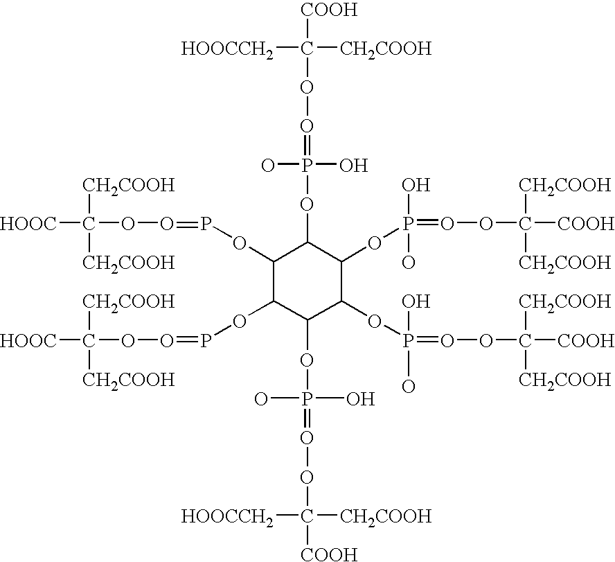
C1(OP=OOC([HOOC])([CH2COOH])[CH2COOH])C(OP=OOC([HOOC])([CH2COOH])[CH2COOH])C(OP(=OOC([CH2COOH])([COOH])[HOOCCH2])(O)O)C(OP(=OOC([COOH])([CH2COOH])[CH2COOH])(O)O)C(OP(=OOC([COOH])([CH2COOH])[CH2COOH])(O)O)C1OP(O)(=OOC([CH2COOH])([HOOCCH2])[COOH])O
